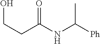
C([Ph])(NC(CCO)=O)C
